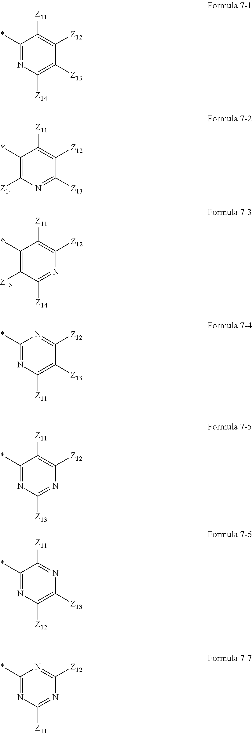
C1(*)=NC([Z14])=C([Z13])C([Z12])=C1[Z11].C1(*)=C([Z14])N=C([Z13])C([Z12])=C1[Z11].C1(*)=C([Z13])C([Z14])=NC([Z12])=C1[Z11].C1(*)=NC([Z11])=C([Z13])C([Z12])=N1.C1(*)=NC([Z13])=NC([Z12])=C1[Z11].C1(*)=NC([Z12])=C([Z13])N=C1[Z11].C1(*)=NC([Z11])=NC([Z12])=N1
